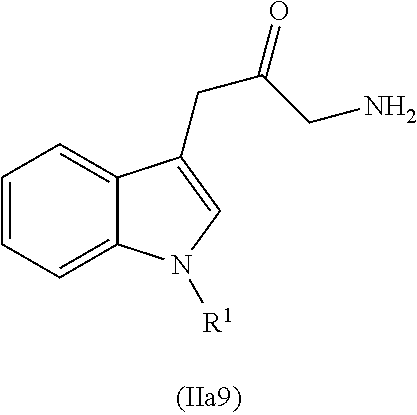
C1=CC=C2C(=C1)C(CC(CN)=O)=CN2[R1]
